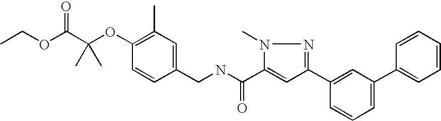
CCOC(C(OC1=C(C)C=C(CNC(C2=CC(C3=CC(C4=CC=CC=C4)=CC=C3)=NN2C)=O)C=C1)(C)C)=O
